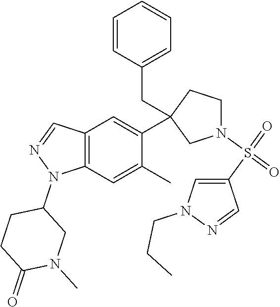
C12=C(C=C(C)C(C3(CC4=CC=CC=C4)CCN(S(=O)(=O)C4=CN(CCC)N=C4)C3)=C1)N(C1CCC(=O)N(C)C1)N=C2
